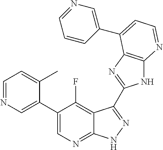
C1=NC=C(C2=CN=C3C(=C2F)C(C2=NC4=C(N2)N=CC=C4C2=CN=CC=C2)=NN3)C(C)=C1
